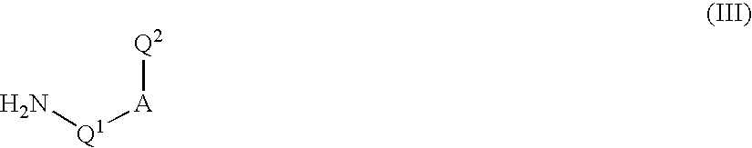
[Q2][A][Q1]N
